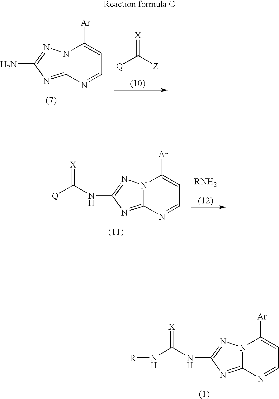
N12C(=NC(N)=N1)N=CC=C2[Ar].[Q]C([Z])=[X].N12C(=NC(NC([Q])=[X])=N1)N=CC=C2[Ar].N12C(=NC(NC(N[R])=[X])=N1)N=CC=C2[Ar]
